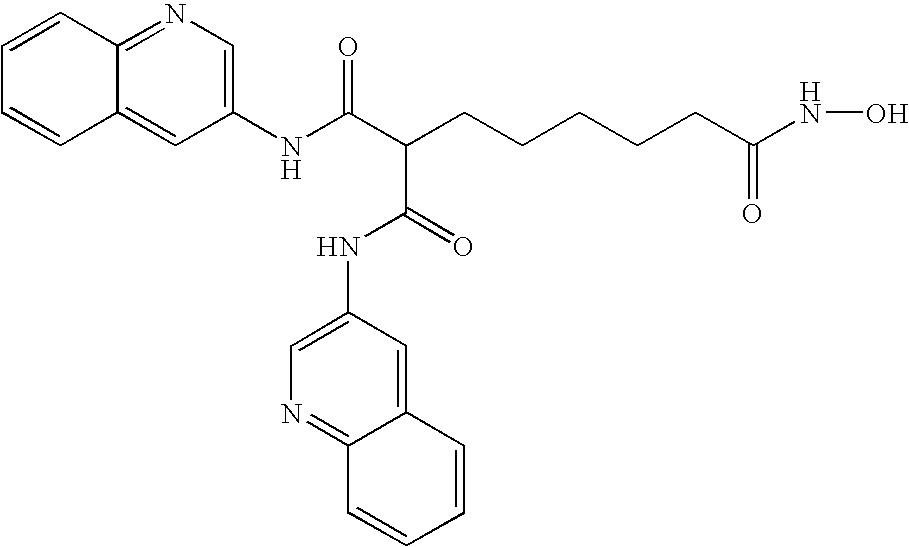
C12=NC=C(NC(C(CCCCCC(NO)=O)C(=O)NC3=CN=C4C(=C3)C=CC=C4)=O)C=C1C=CC=C2
